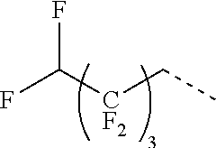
[CF2](CC)C(F)F
